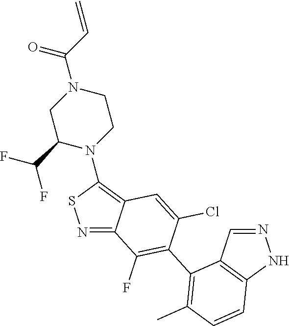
N1=C2C(=C(N3CCN(C(C=C)=O)CC3C(F)F)S1)C=C(Cl)C(C1=C(C)C=CC3=C1C=NN3)=C2F
